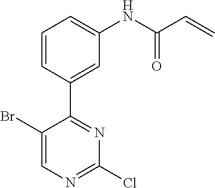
C1=C(C2=NC(Cl)=NC=C2Br)C=CC=C1NC(C=C)=O
